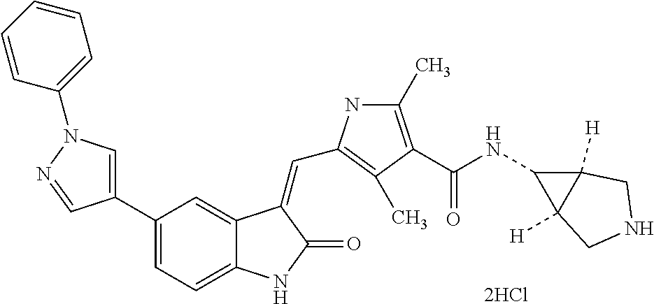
C1=C(C2=CC=C3C(=C2)C(=CC2=C(C)C(C(NC4C5([H])C4([H])CNC5)=O)=C(C)N2)C(=O)N3)C=NN1C1=CC=CC=C1.[2HCl]
